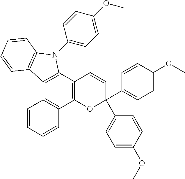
C12=C(C3=C(C4=C1C=CC=C4)OC(C1=CC=C(OC)C=C1)(C1=CC=C(OC)C=C1)C=C3)N(C1=CC=C(OC)C=C1)C1=C2C=CC=C1
